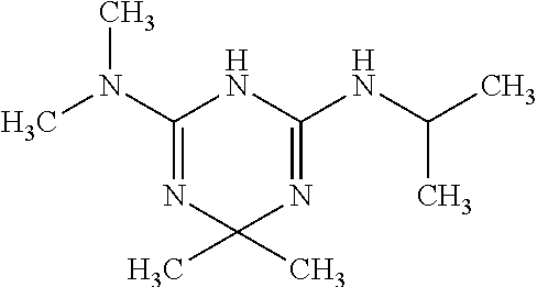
CN(C1=NC(C)(C)N=C(NC(C)C)N1)C
